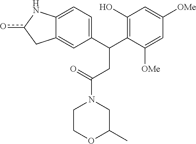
C1(C(C2=C(O)C=C([OMe])C=C2[OMe])CC(N2CC(C)OCC2)=O)=CC=C2C(=C1)Cc(o)N2
